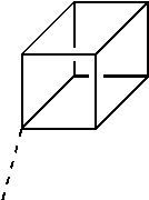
C12C3C4C5(C)C(C14)C2C53
